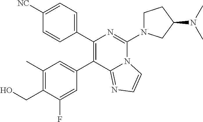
C1(C2=CC(C)=C(CO)C(F)=C2)=C(C2=CC=C([NC])C=C2)N=C(N2CCC(N(C)C)C2)N2C1=NC=C2
